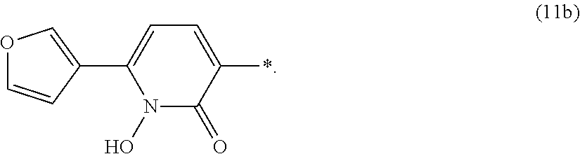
N1(O)C(=O)C(*)=CC=C1C1=COC=C1
